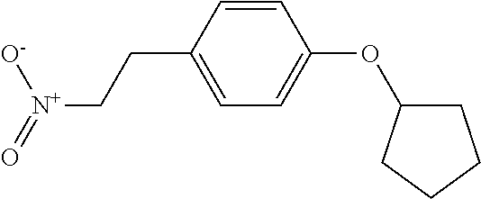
C1=CC(CC[N+](=O)[O-])=CC=C1OC1CCCC1
